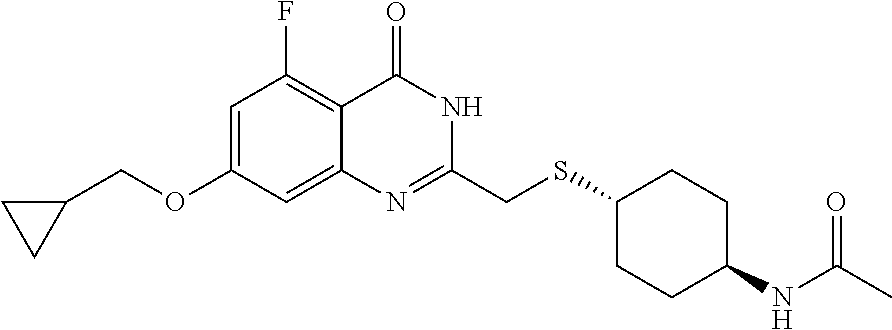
C1(CSC2CCC(NC(C)=O)CC2)=NC2=CC(OCC3CC3)=CC(F)=C2C(=O)N1
